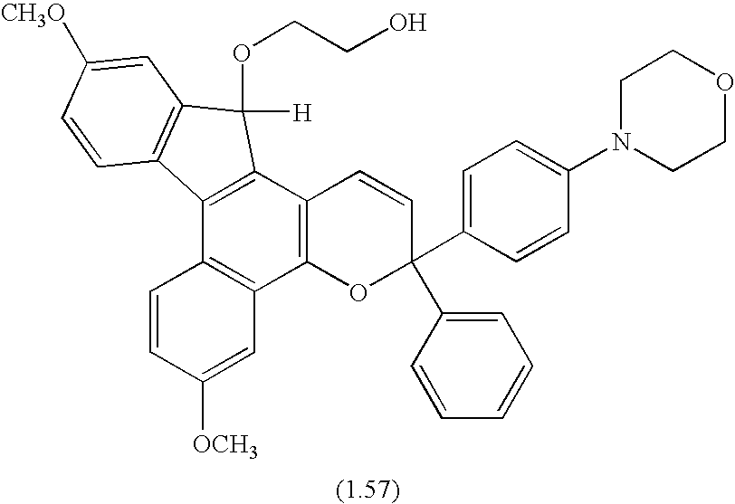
C1=CC([OCH3])=CC2=C1C1=C(C3=C2OC(C2=CC=C(N4CCOCC4)C=C2)(C2=CC=CC=C2)C=C3)C(OCCO)([H])C2=C1C=CC([CH3O])=C2
